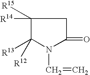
C1([R14])([R15])C([R13])([R12])N(C=C)C(=O)C1
